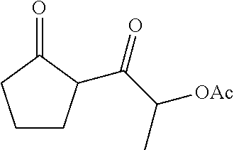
O=C1CCCC1C(C(C)[OAc])=O
